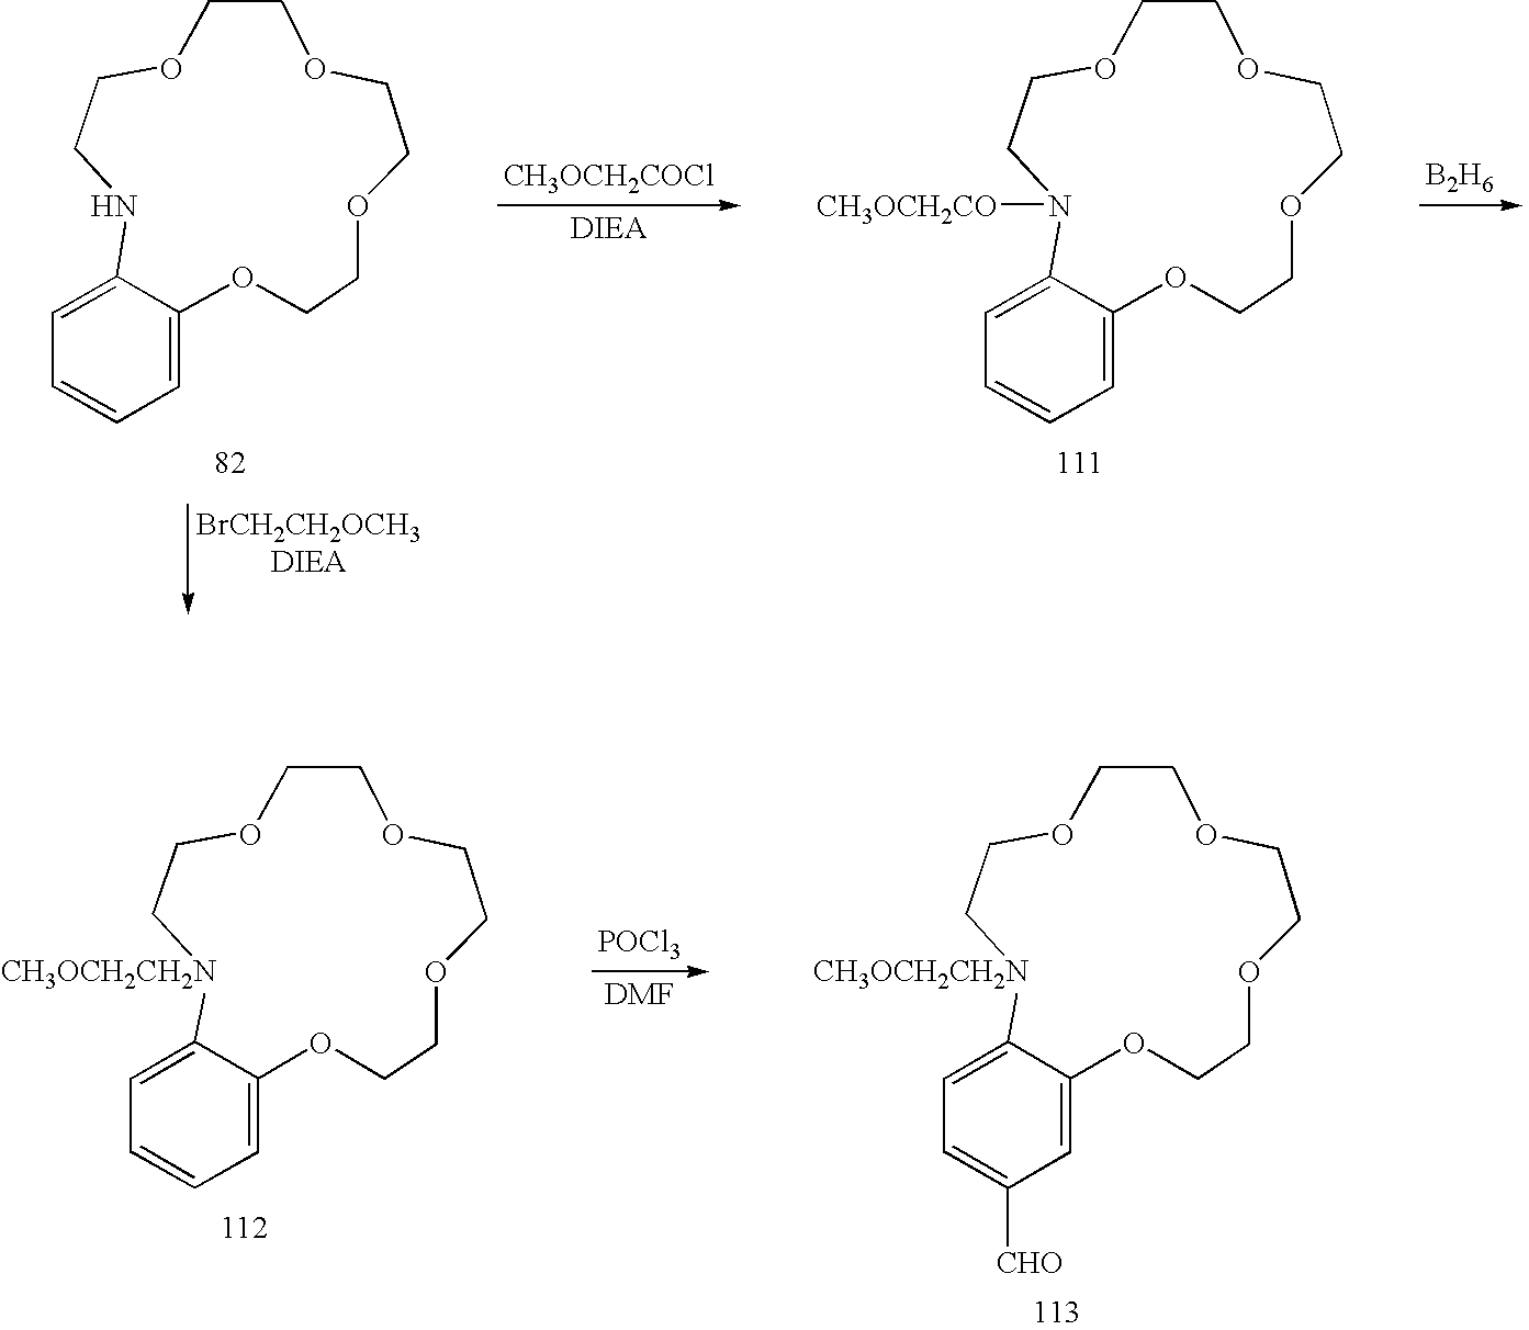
[BrCH2CH2OCH3DIEA].[CH3OCH2COCl].C1=CC=C2C(=C1)NCCOCCOCCOCCO2.C1=CC=C2C(=C1)N([CH3OCH2CO])CCOCCOCCOCCO2.[B2H6].C1=C([CHO])C=C2C(=C1)[CH3OCH2CH2N]CCOCCOCCOCCO2.[POCl3].C1=CC=C2C(=C1)[CH3OCH2CH2N]CCOCCOCCOCCO2
